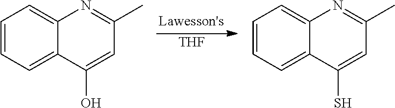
[THF].C1=CC=C2C(=C1)N=C(C)C=C2O.C1=CC=C2C(=C1)N=C(C)C=C2S
